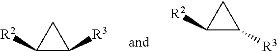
C1([R2])C([R3])C1.C1([R2])C([R3])C1
